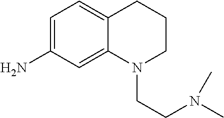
C1=C(N)C=C2C(=C1)CCCN2CCN(C)C
